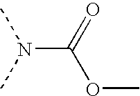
N(C(=O)OC)(C)C
